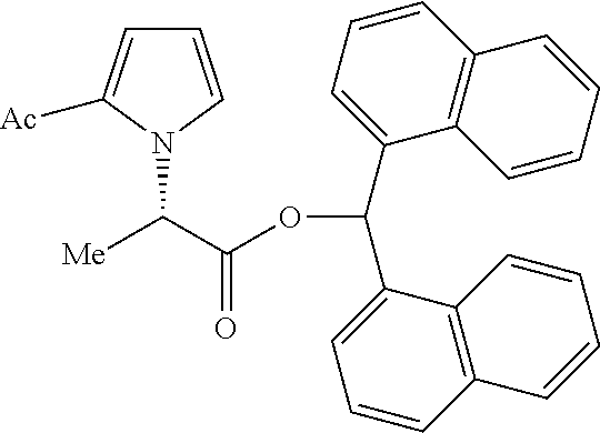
N1(C(C(OC(C2=CC=CC3=C2C=CC=C3)C2=CC=CC3=C2C=CC=C3)=O)[Me])C=CC=C1[Ac]
